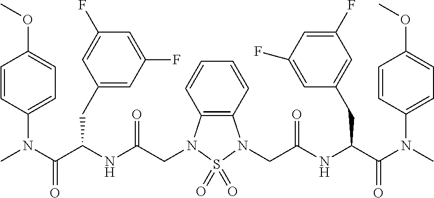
C(C(NC(C(N(C)C1=CC=C(OC)C=C1)=O)CC1=CC(F)=CC(F)=C1)=O)N1C2=C(C=CC=C2)N(CC(NC(C(N(C)C2=CC=C(OC)C=C2)=O)CC2=CC(F)=CC(F)=C2)=O)S1(=O)=O
